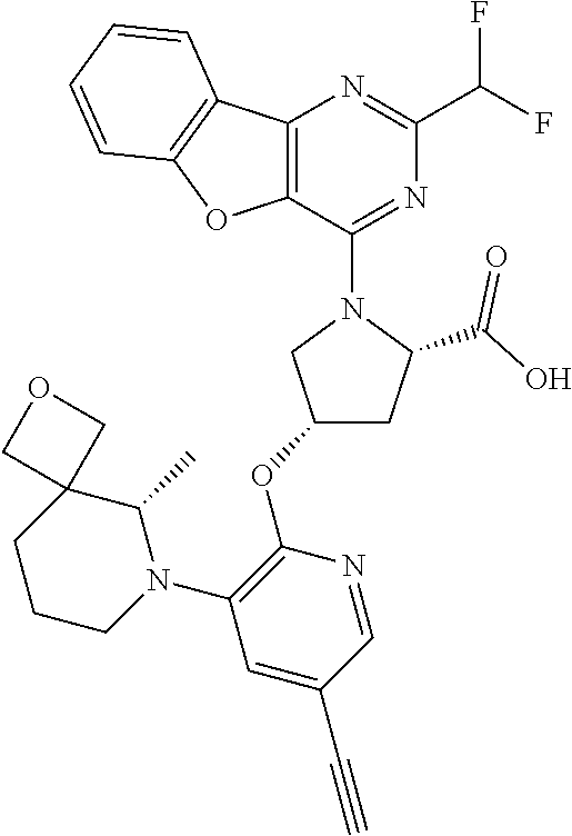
C12=C(C(N3CC(OC4=C(N5C(C)C6(CCC5)COC6)C=C(C#C)C=N4)CC3C(O)=O)=NC(C(F)F)=N1)OC1=C2C=CC=C1
